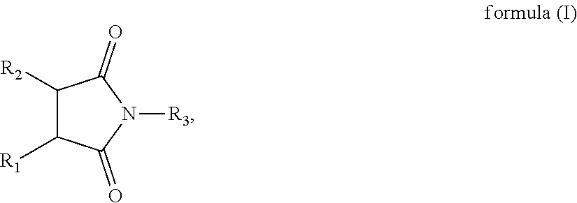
C1([R2])C([R1])C(=O)N([R3])C1=O
